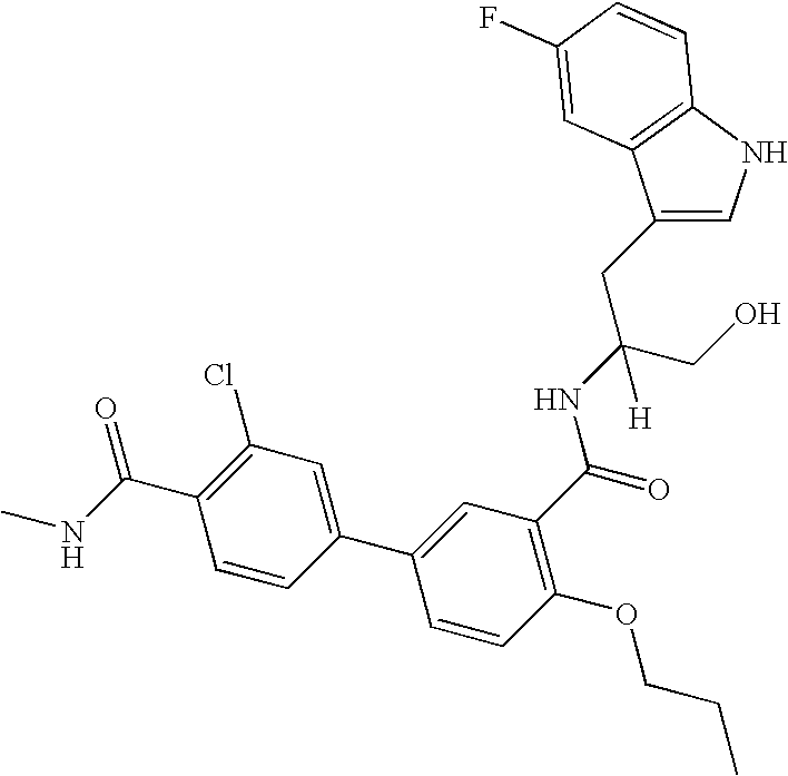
C1(CC(CO)(NC(=O)C2=C(OCCC)C=CC(C3=CC(Cl)=C(C(NC)=O)C=C3)=C2)[H])=CNC2=C1C=C(F)C=C2
